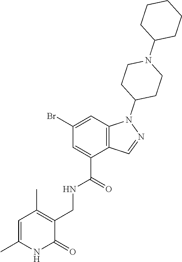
C12=C(C=C(Br)C=C1C(=O)NCC1=C(C)C=C(C)NC1=O)N(C1CCN(C3CCCCC3)CC1)N=C2
